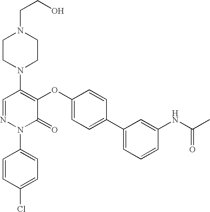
N1(C2=C(OC3=CC=C(C4=CC=CC(NC(C)=O)=C4)C=C3)C(=O)N(C3=CC=C(Cl)C=C3)N=C2)CCN(CCO)CC1
